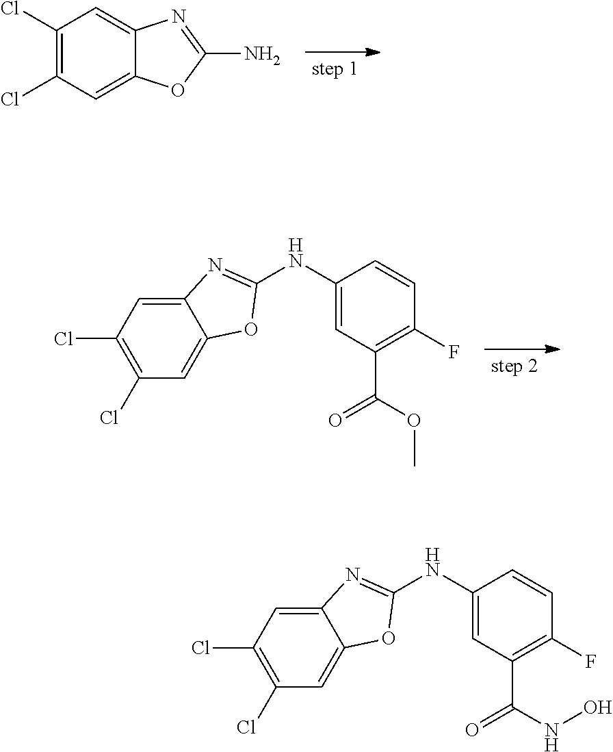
C1(Cl)=C(Cl)C=C2C(=C1)N=C(N)O2.C12=CC(Cl)=C(Cl)C=C1OC(NC1=CC(C(OC)=O)=C(F)C=C1)=N2.C12=CC(Cl)=C(Cl)C=C1OC(NC1=CC(C(NO)=O)=C(F)C=C1)=N2
